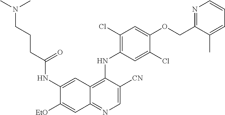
C1=C([CN])C(NC2=C(Cl)C=C(OCC3=NC=CC=C3C)C(Cl)=C2)=C2C(=N1)C=C([EtO])C(NC(CCCN(C)C)=O)=C2
